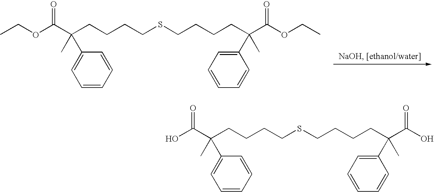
OC(C(CCCCSCCCCC(C(O)=O)(C1=CC=CC=C1)C)(C)C1=CC=CC=C1)=O.C(C(CCCCSCCCCC(C(=O)OCC)(C1=CC=CC=C1)C)(C)C1=CC=CC=C1)(=O)OCC
